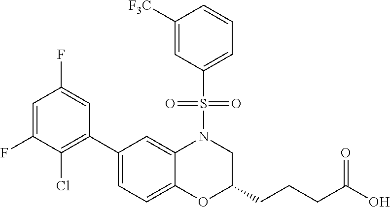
C1(C2=C(Cl)C(F)=CC(F)=C2)=CC=C2C(=C1)N(S(C1=CC=CC([F3C])=C1)(=O)=O)CC(CCCC(O)=O)O2
